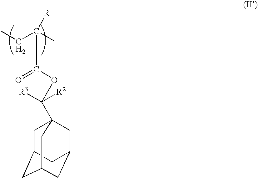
C(C(C)([R])C(OC([R3])([R2])C12CC3CC(CC(C1)C3)C2)=O)C
